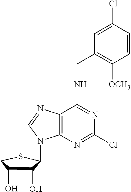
C12=C(N=C(Cl)N=C1NCC1=C([OCH3])C=CC(Cl)=C1)N(C1C(O)C(O)CS1)C=N2
